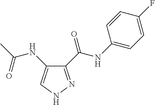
C1(C(NC2=CC=C(F)C=C2)=O)=NNC=C1NC(C)=O
